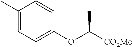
C1(C)=CC=C(OC(C)[CO2Me])C=C1
